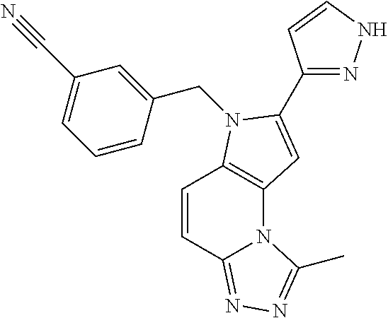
C12=NN=C(C)N1C1=C(C=C2)N(CC2=CC(C#N)=CC=C2)C(C2=NNC=C2)=C1
